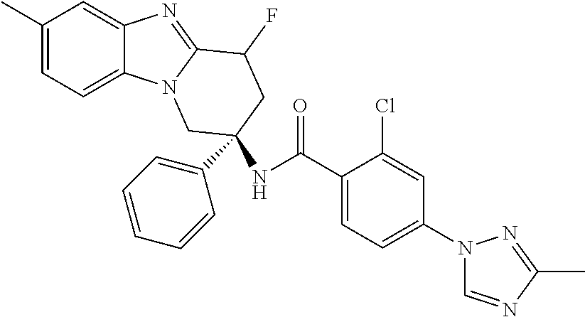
C1(C)=CC=C2C(=C1)N=C1N2CC(C2=CC=CC=C2)(NC(C2=CC=C(N3C=NC(C)=N3)C=C2Cl)=O)CC1F
